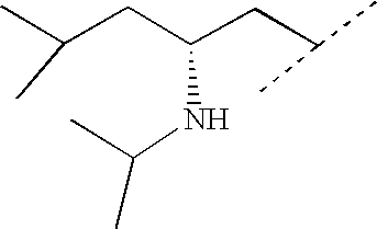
CC(CC(CC(C)C)NC(C)C)C
